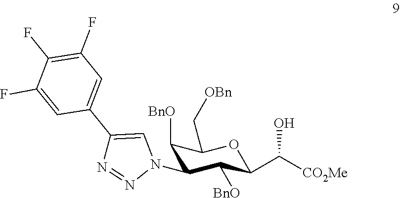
C1([BnO])C(N2N=NC(C3=CC(F)=C(F)C(F)=C3)=C2)C([BnO])C(C([CO2Me])O)OC1C[OBn]
